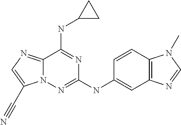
C12=NC=C(C#N)N1N=C(NC1=CC3=C(C=C1)N(C)C=N3)N=C2NC1CC1
